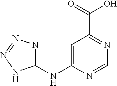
C1=C(NC2=NN=NN2)N=CN=C1C(=O)O
